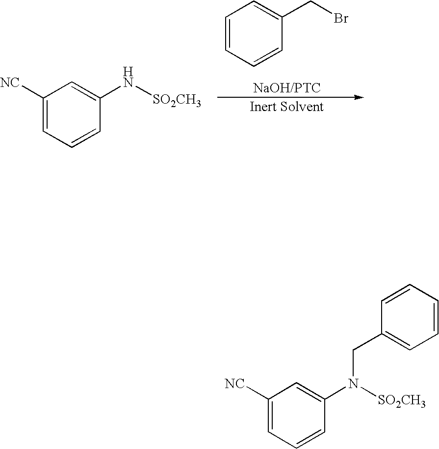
C1=CC=CC(CBr)=C1.C1([NC])=CC=CC(N[SO2CH3])=C1.C1([NC])=CC=CC(N([SO2CH3])CC2=CC=CC=C2)=C1
